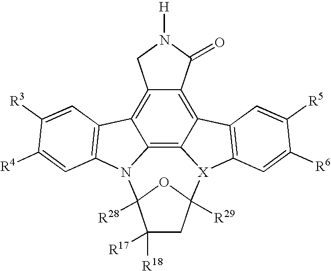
C12=C3C4=C5C(=C1C1=C(N2C2([R28])C([R18])([R17])CC([R29])([X]3C3=C4C=C([R5])C([R6])=C3)O2)C=C([R4])C([R3])=C1)CN([H])C5=O
